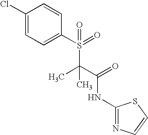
C1(Cl)=CC=C(S(C(C)(C(NC2=NC=CS2)=O)C)(=O)=O)C=C1
